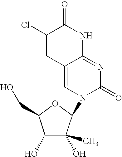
C12=CN(C3C(C)(O)C(O)C(CO)O3)C(=O)N=C1NC(=O)C(Cl)=C2
